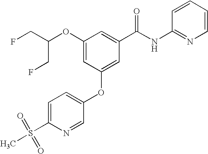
C1=C(S(C)(=O)=O)N=CC(OC2=CC(C(NC3=NC=CC=C3)=O)=CC(OC(CF)CF)=C2)=C1
